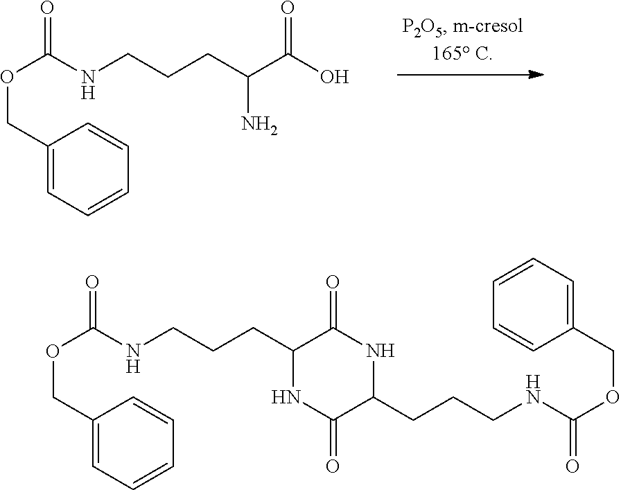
O(CC1=CC=CC=C1)C(NCCCC(C(O)=O)N)=O.O(CC1=CC=CC=C1)C(NCCCC1C(=O)NC(CCCNC(=O)OCC2=CC=CC=C2)C(=O)N1)=O
